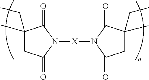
C1(C)(CC)CC(=O)N([X]N2C(=O)C(C)(CC)CC2=O)C1=O
